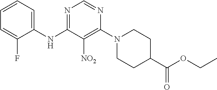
N1=C(NC2=CC=CC=C2F)C([NO2])=C(N2CCC(C(OCC)=O)CC2)N=C1
